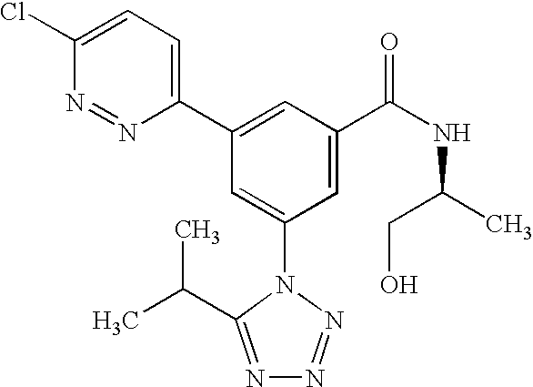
C1(C2=CC(C(NC(C)CO)=O)=CC(N3C(C(C)C)=NN=N3)=C2)=CC=C(Cl)N=N1
